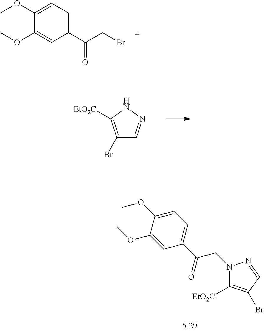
C1([EtO2C])=C(Br)C=NN1CC(C1=CC=C(OC)C(OC)=C1)=O.BrCC(C1=CC=C(OC)C(OC)=C1)=O.C1(Br)=C([EtO2C])NN=C1
